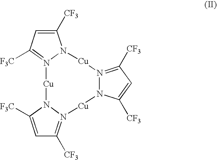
C1([CF3])=CC([F3C])=N2N1[Cu]N1=C([CF3])C=C([CF3])N1[Cu]N1=C([CF3])C=C([F3C])N1[Cu]2
